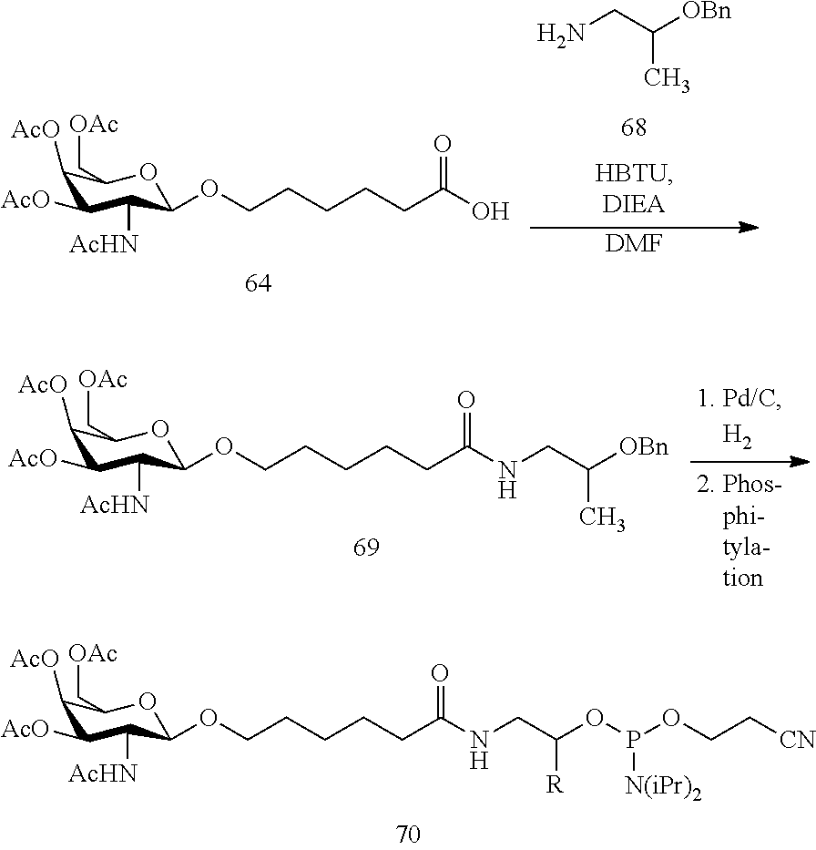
C1([AcO])C([AcO])C([AcHN])C(OCCCCCC(NCC(OP([N(iPr)2])OCC[CN])[R])=O)OC1C[OAc].C1([AcO])C([AcO])C([AcHN])C(OCCCCCC(NCC([OBn])C)=O)OC1C[OAc].C1([AcO])C([AcO])C([AcHN])C(OCCCCCC(O)=O)OC1C[OAc].C(N)C(C)[OBn].[DMF]
